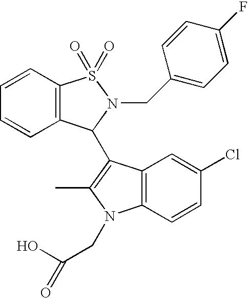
C12=C(C=CC(Cl)=C1)N(CC(O)=O)C(C)=C2C1C2=C(C=CC=C2)S(=O)(=O)N1CC1=CC=C(F)C=C1
